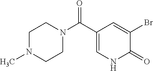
C1N(C)CCN(C(C2=CNC(=O)C(Br)=C2)=O)C1
